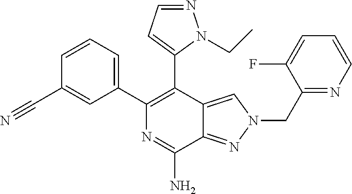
C1=CC=C(C2=C(C3=CC=NN3CC)C3=CN(CC4=NC=CC=C4F)N=C3C(N)=N2)C=C1C#N
